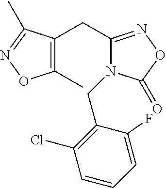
C1(C)=C(CC2=NOC(=O)N2CC2=C(Cl)C=CC=C2F)C(C)=NO1
